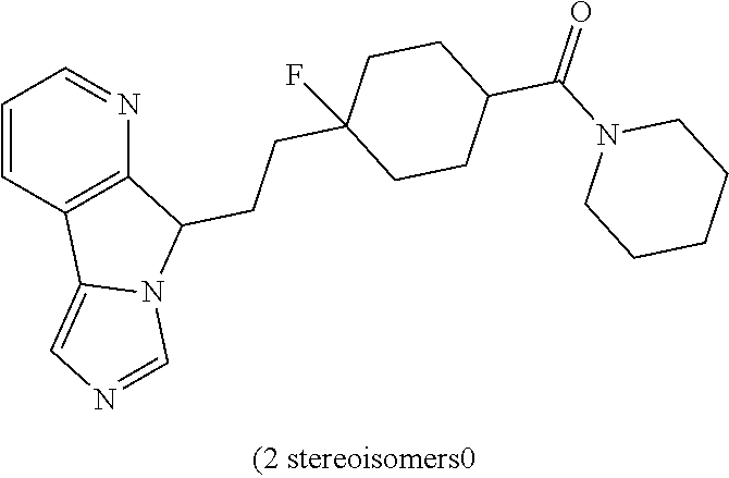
C1=CC2=C(N=C1)C(CCC1(F)CCC(C(N3CCCCC3)=O)CC1)N1C2=CN=C1
